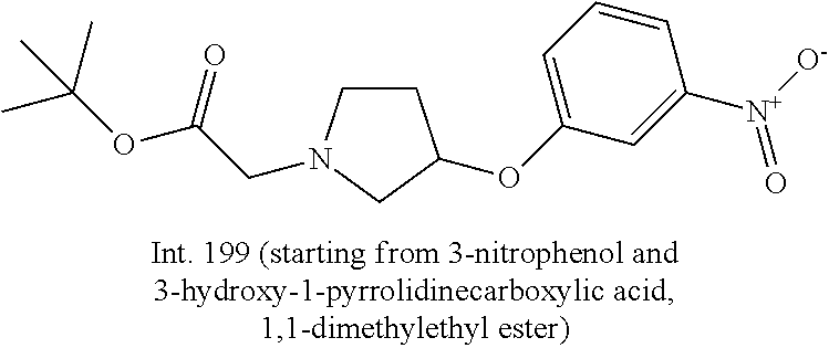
C1CN(CC(OC(C)(C)C)=O)CC1OC1=CC=CC([N+]([O-])=O)=C1
